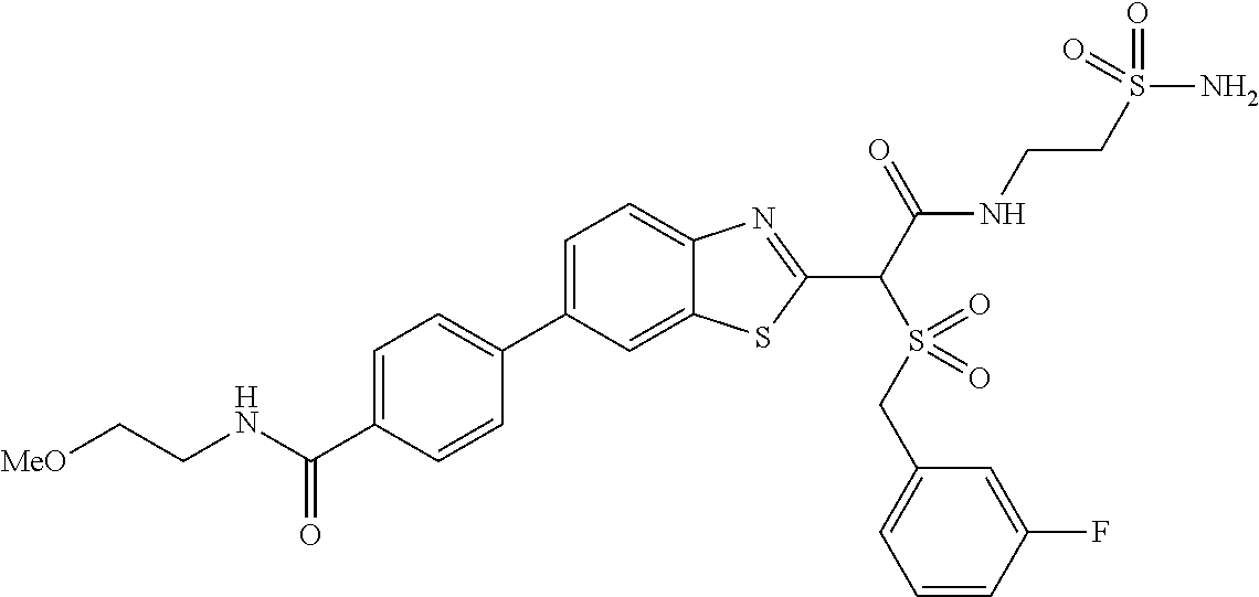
C1(C2=CC=C(C(NCC[MeO])=O)C=C2)=CC=C2C(=C1)SC(C(C(NCCS(N)(=O)=O)=O)S(=O)(CC1=CC=CC(F)=C1)=O)=N2
